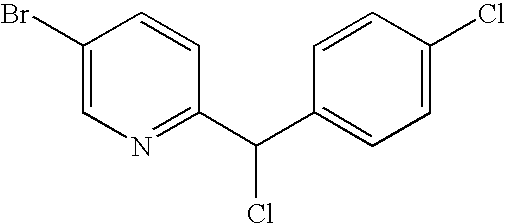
C1(Br)=CN=C(C(C2=CC=C(Cl)C=C2)Cl)C=C1
